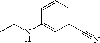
C1=CC=C(C#N)C=C1NCC
